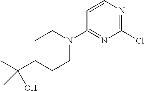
C1(Cl)=NC=CC(N2CCC(C(C)(O)C)CC2)=N1
